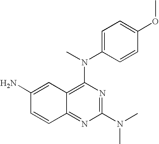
C1(N)=CC2=C(N(C)C3=CC=C(OC)C=C3)N=C(N(C)C)N=C2C=C1
